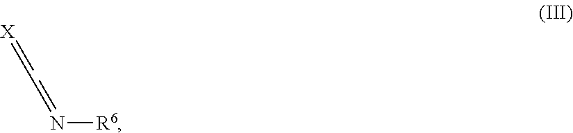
[X]=CC=N[R6]
